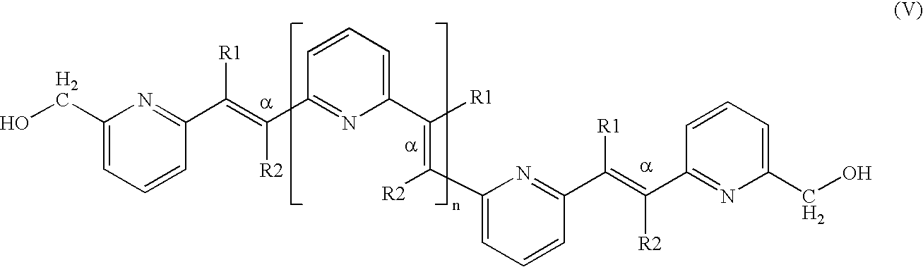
OCC1=CC=CC(C(=C(C2=NC(C([R1])=C(C3=CC=CC(C(=C(C4=NC(CO)=CC=C4)[R2])[R1])=N3)[R2])=CC=C2)[R2])[R1])=N1
